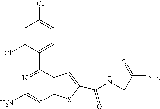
N1=C(C2=CC=C(Cl)C=C2Cl)C2=C(N=C1N)SC(C(NCC(N)=O)=O)=C2
